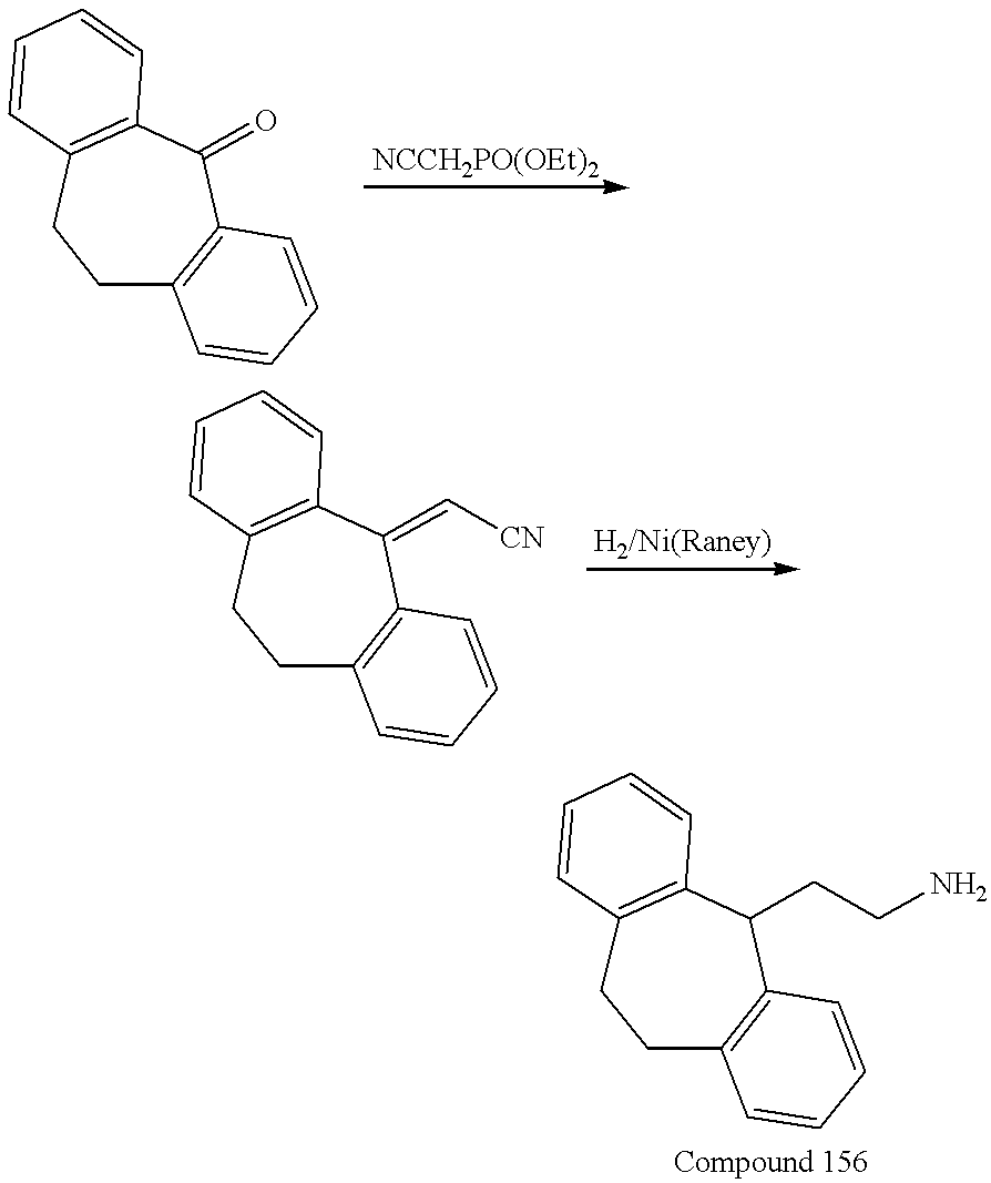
C12=C(C(=O)C3=C(CC1)C=CC=C3)C=CC=C2.C12=C(C(=C[CN])C3=C(CC1)C=CC=C3)C=CC=C2.C12=C(C(CCN)C3=C(CC1)C=CC=C3)C=CC=C2
